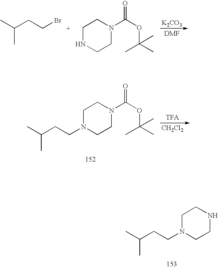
[K2CO3].CC(CCBr)C.C1NCCN(C(OC(C)(C)C)=O)C1.C1N(CCC(C)C)CCN(C(OC(C)(C)C)=O)C1.[CH2Cl2].C1N(CCC(C)C)CCNC1
